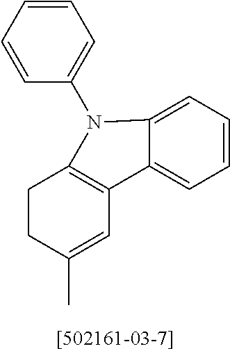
C1CC(C)=CC2=C1N(C1=CC=CC=C1)C1=CC=CC=C21
